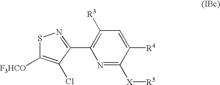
C1([R3])=C(C2=NSC([F3HCO])=C2Cl)N=C([X][R5])C([R4])=C1
